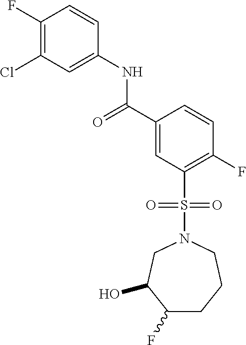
C1(F)=C(Cl)C=C(NC(=O)C2=CC(S(=O)(=O)N3CC(O)C(F)CCC3)=C(F)C=C2)C=C1
